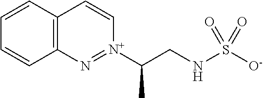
C12=C(C=CC=C1)C=C[N+](C(CNS([O-])(=O)=O)C)=N2
